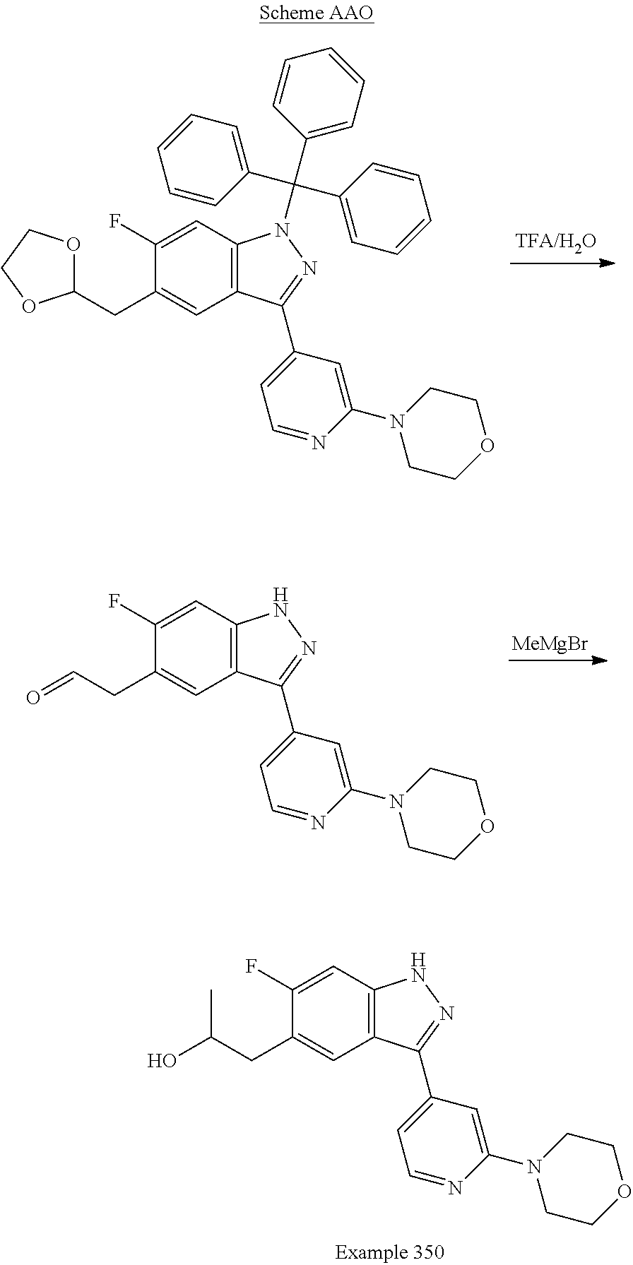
[MeMgBr].C1(F)=CC2=C(C=C1CC=O)C(C1=CC=NC(N3CCOCC3)=C1)=NN2.C1(F)=CC2=C(C=C1CC(O)C)C(C1=CC=NC(N3CCOCC3)=C1)=NN2.C1(F)=CC2=C(C=C1CC1OCCO1)C(C1=CC=NC(N3CCOCC3)=C1)=NN2C(C1=CC=CC=C1)(C1=CC=CC=C1)C1=CC=CC=C1
